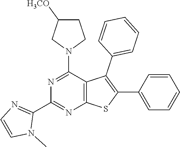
C12=C(C(N3CCC([H3CO])C3)=NC(C3=NC=CN3C)=N1)C(C1=CC=CC=C1)=C(C1=CC=CC=C1)S2
